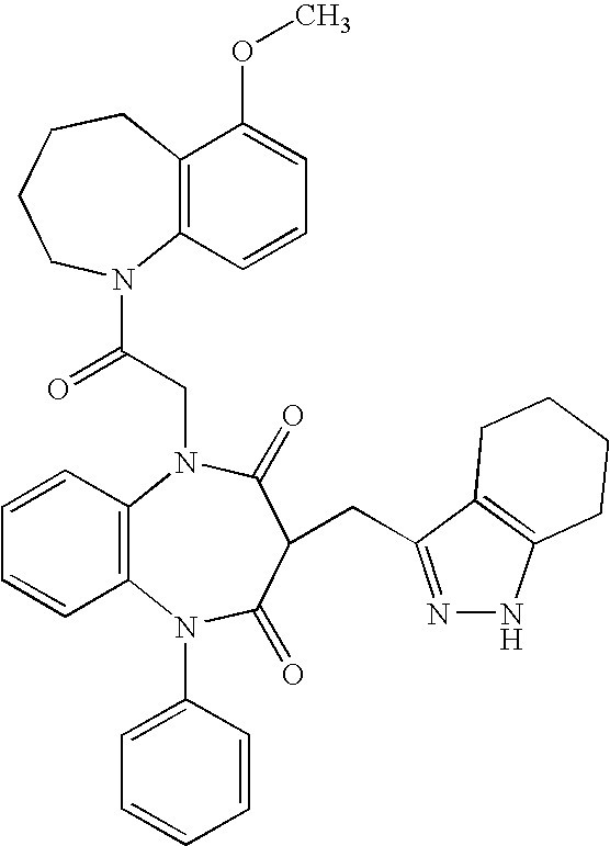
C12=C(C=CC=C1OC)N(C(=O)CN1C3=C(C=CC=C3)N(C3=CC=CC=C3)C(=O)C(CC3=NNC4=C3CCCC4)C1=O)CCCC2
